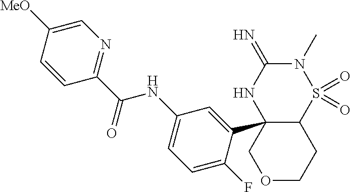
C12(C3=CC(NC(C4=NC=C([MeO])C=C4)=O)=CC=C3F)C(S(=O)(=O)N(C)C(=N)N1)CCOC2
